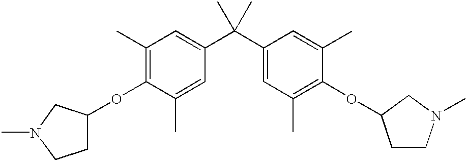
C1(C)=C(OC2CCN(C)C2)C(C)=CC(C(C2=CC(C)=C(OC3CCN(C)C3)C(C)=C2)(C)C)=C1
